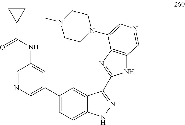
C1=NC=C(C2=CC=C3C(=C2)C(C2=NC4=C(N2)C=NC=C4N2CCN(C)CC2)=NN3)C=C1NC(C1CC1)=O
